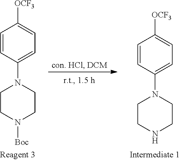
C1=CC(N2CCNCC2)=CC=C1[OCF3].C1=CC(N2CCN([Boc])CC2)=CC=C1[OCF3]
